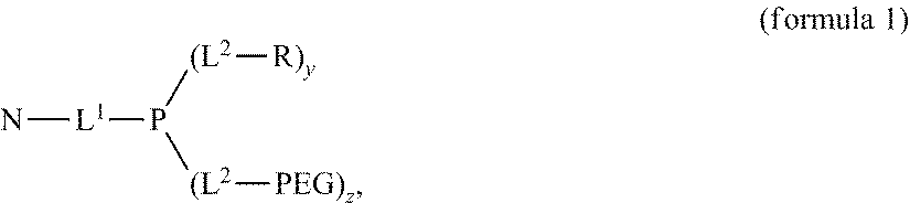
N[L1]P([(L2][PEG)z])[(L2][R)y]
